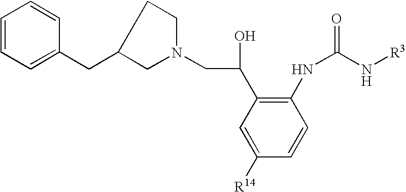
C1([R14])=CC(C(CN2CCC(CC3=CC=CC=C3)C2)O)=C(NC(N[R3])=O)C=C1
